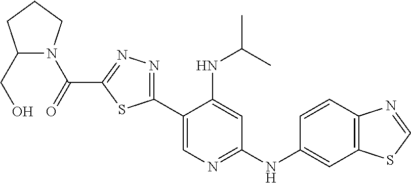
C1(C2=NN=C(C(=O)N3C(CO)CCC3)S2)=CN=C(NC2=CC3=C(C=C2)N=CS3)C=C1NC(C)C
